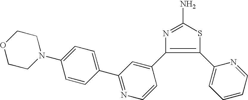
S1C(N)=NC(C2=CC(C3=CC=C(N4CCOCC4)C=C3)=NC=C2)=C1C1=CC=CC=N1
